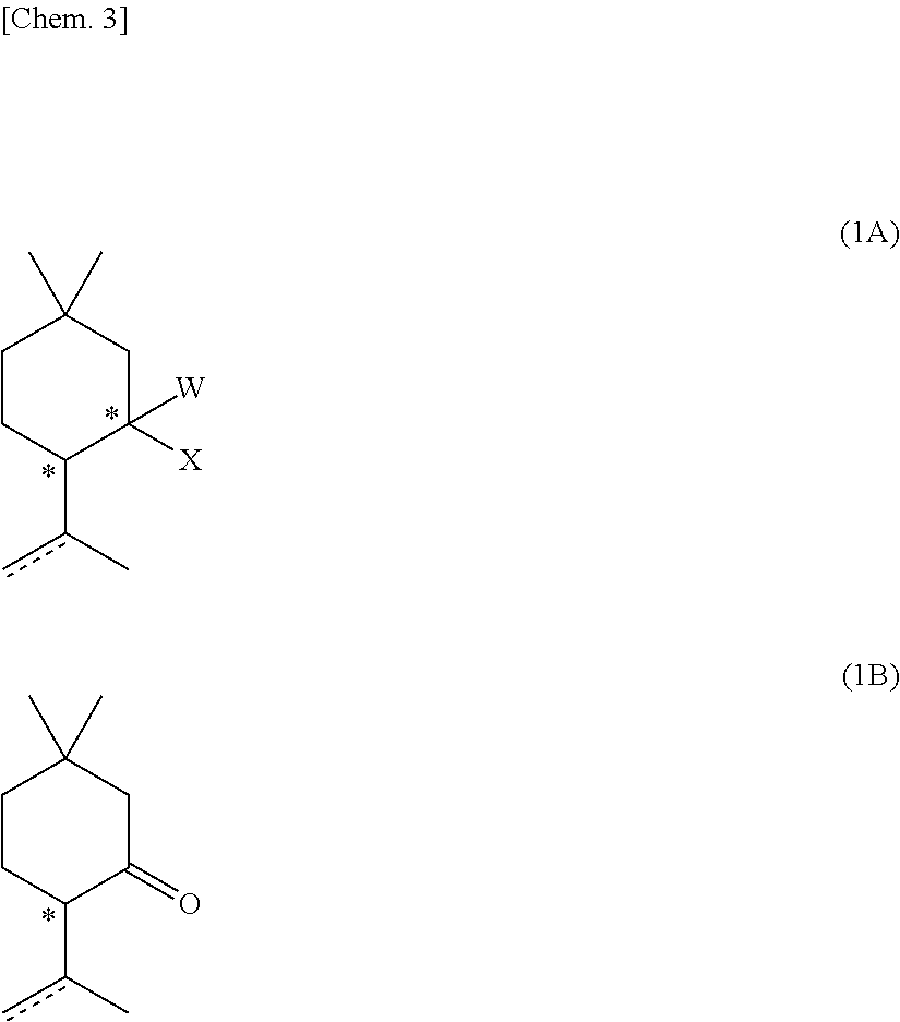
C1CC(c(c)C)C([X])([W])CC1(C)C.C1CC(c(c)C)C(=O)CC1(C)C
